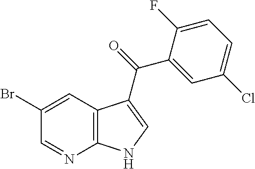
C12=C(C=C(Br)C=N1)C(C(=O)C1=CC(Cl)=CC=C1F)=CN2
